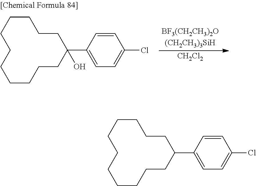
[CH2Cl2].C1(C2=CC=C(Cl)C=C2)(O)CCCCCCCCCCC1.C1(C2=CC=C(Cl)C=C2)CCCCCCCCCCC1
